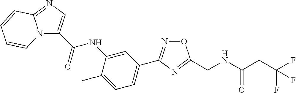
N12C(C(NC3=CC(C4=NOC(CNC(CC(F)(F)F)=O)=N4)=CC=C3C)=O)=CN=C1C=CC=C2
